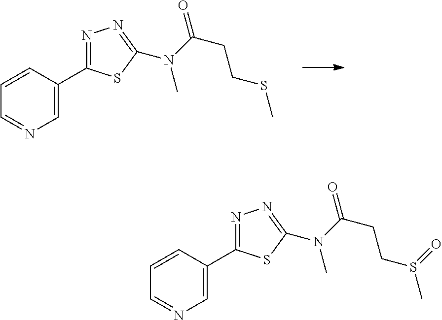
C1=CC(C2=NN=C(N(C)C(=O)CCSC)S2)=CN=C1.C1=CC(C2=NN=C(N(C)C(=O)CCS(C)=O)S2)=CN=C1
